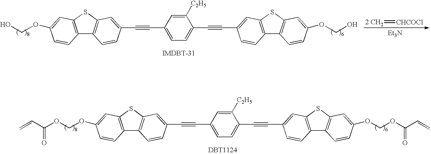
C12=C(SC3=C1C=CC(C#CC1=CC=C(C#CC4=CC5=C(C6=C(S5)C=C(OCOC(C=C)=O)C=C6)C=C4)C([C2H5])=C1)=C3)C=C(OCOC(C=C)=O)C=C2.C12=C(SC3=C1C=CC(C#CC1=CC=C(C#CC4=CC5=C(C6=C(S5)C=C(OCO)C=C6)C=C4)C([C2H5])=C1)=C3)C=C(OCO)C=C2.[2 CH2]=[CHCOCl].[Et3N]
